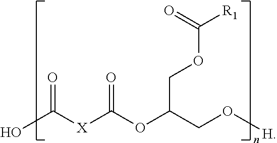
C([X]C(OC(CO[H])COC([R1])=O)=O)(=O)O
